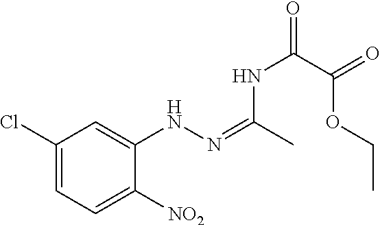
C1(Cl)=CC=C([NO2])C(NN=C(C)NC(C(OCC)=O)=O)=C1
